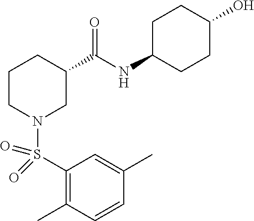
S(N1CC(C(NC2CCC(O)CC2)=O)CCC1)(C1=C(C)C=CC(C)=C1)(=O)=O
